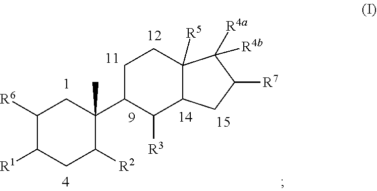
C1([R6])C([R1])CC([R2])C(C2C([R3])C3C([R5])(CC2)C([R4b])([R4a])C([R7])C3)(C)C1
